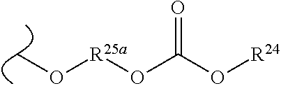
CO[R25a]OC(=O)O[R24]
